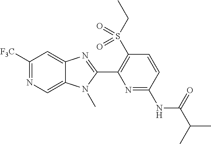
N1=C(NC(C(C)C)=O)C=CC(S(CC)(=O)=O)=C1C1=NC2=CC([F3C])=NC=C2N1C
